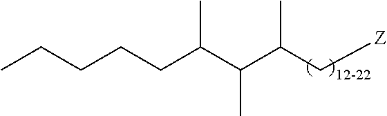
C(C(C[Z])C)(C(CCCCC)C)C
